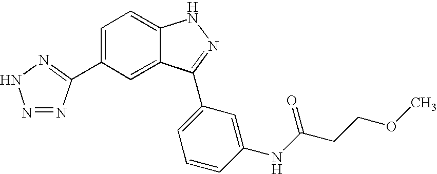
N1=NC(C2=CC=C3C(=C2)C(C2=CC=CC(NC(CCOC)=O)=C2)=NN3)=NN1
